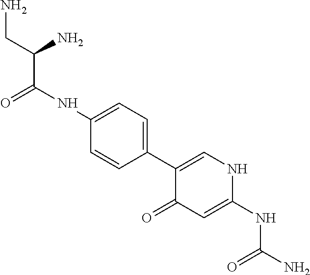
C1(C2=CC=C(NC(=O)C(N)CN)C=C2)=CNC(NC(=O)N)=CC1=O
